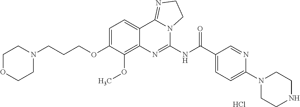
C1OCCN(CCCOC2=CC=C3C(=C2OC)N=C(NC(C2=CC=C(N4CCNCC4)N=C2)=O)N2C3=NCC2)C1.Cl
